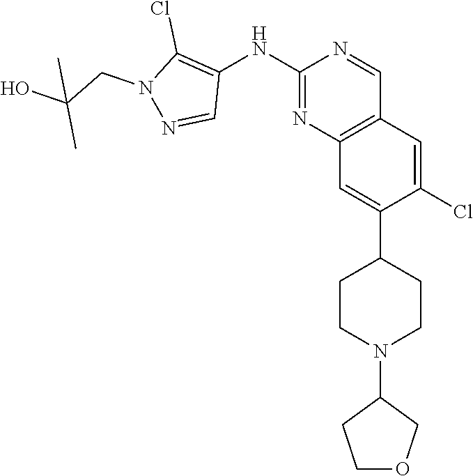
C12=C(C=C(Cl)C(C3CCN(C4CCOC4)CC3)=C1)C=NC(NC1=C(Cl)N(CC(C)(O)C)N=C1)=N2
